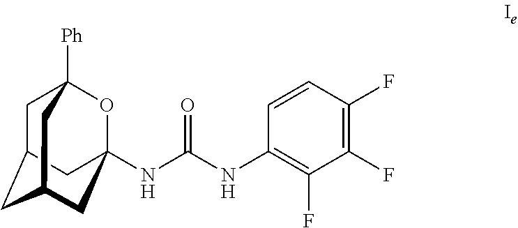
C1C2CC3CC(NC(NC4=C(F)C(F)=C(F)C=C4)=O)(OC1([Ph])C3)C2
